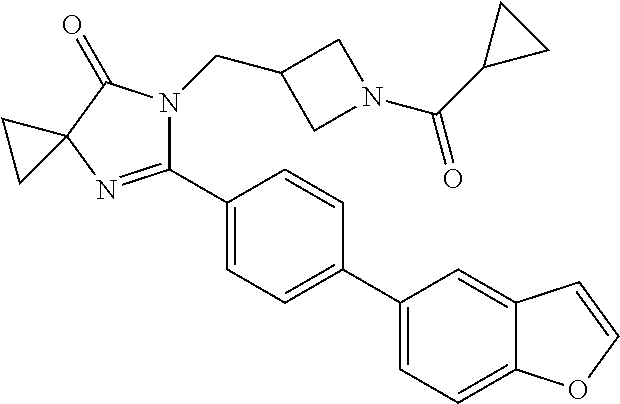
C1(C2=CC=C(C3=CC=C4C(=C3)C=CO4)C=C2)=NC2(C(=O)N1CC1CN(C(C3CC3)=O)C1)CC2
